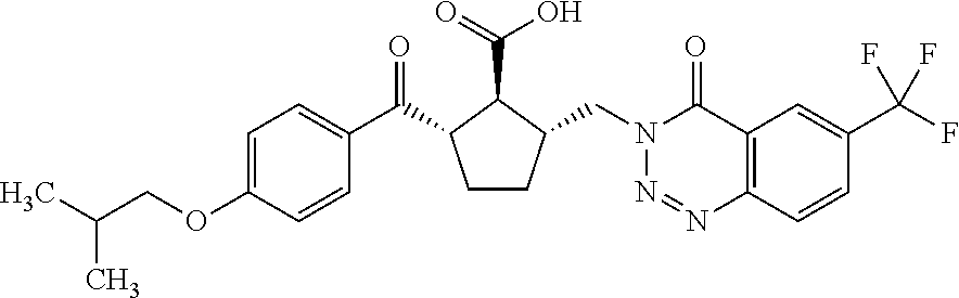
C(OC1=CC=C(C(=O)C2CCC(CN3N=NC4=C(C3=O)C=C(C(F)(F)F)C=C4)C2C(=O)O)C=C1)C(C)C
